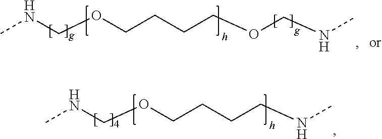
CNCOCCCCOCNC.CNCOCCCCNC
